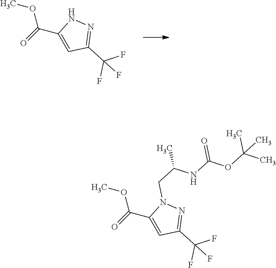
COC(C1=CC(C(F)(F)F)=NN1)=O.COC(C1=CC(C(F)(F)F)=NN1CC(C)NC(OC(C)(C)C)=O)=O
